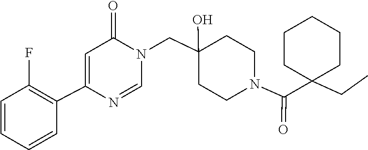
C1=NC(C2=C(F)C=CC=C2)=CC(=O)N1CC1(O)CCN(C(=O)C2(CC)CCCCC2)CC1
